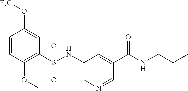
C1=CC(OC)=C(S(NC2=CN=CC(C(=O)NCCC)=C2)(=O)=O)C=C1O[F3C]
